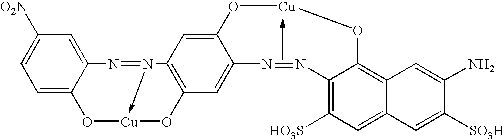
C1=C2C(=CC([O2N])=C1)N=N1->[Cu](O2)OC2=C1C=C1C(=C2)N=NC2=C([HO3S])C=C3C(=C2O[Cu]O1)C=C(N)C([SO3H])=C3
